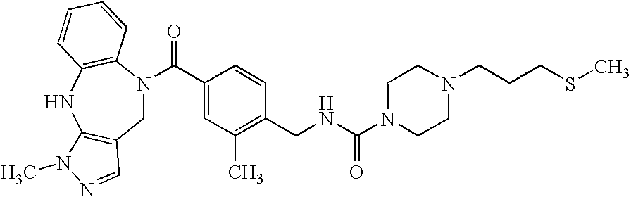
C1N(C(C2=CC(C)=C(CNC(N3CCN(CCCSC)CC3)=O)C=C2)=O)C2=C(NC3=C1C=NN3C)C=CC=C2
